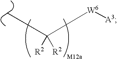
C([R2])([R2])(C)[W6][A3]
